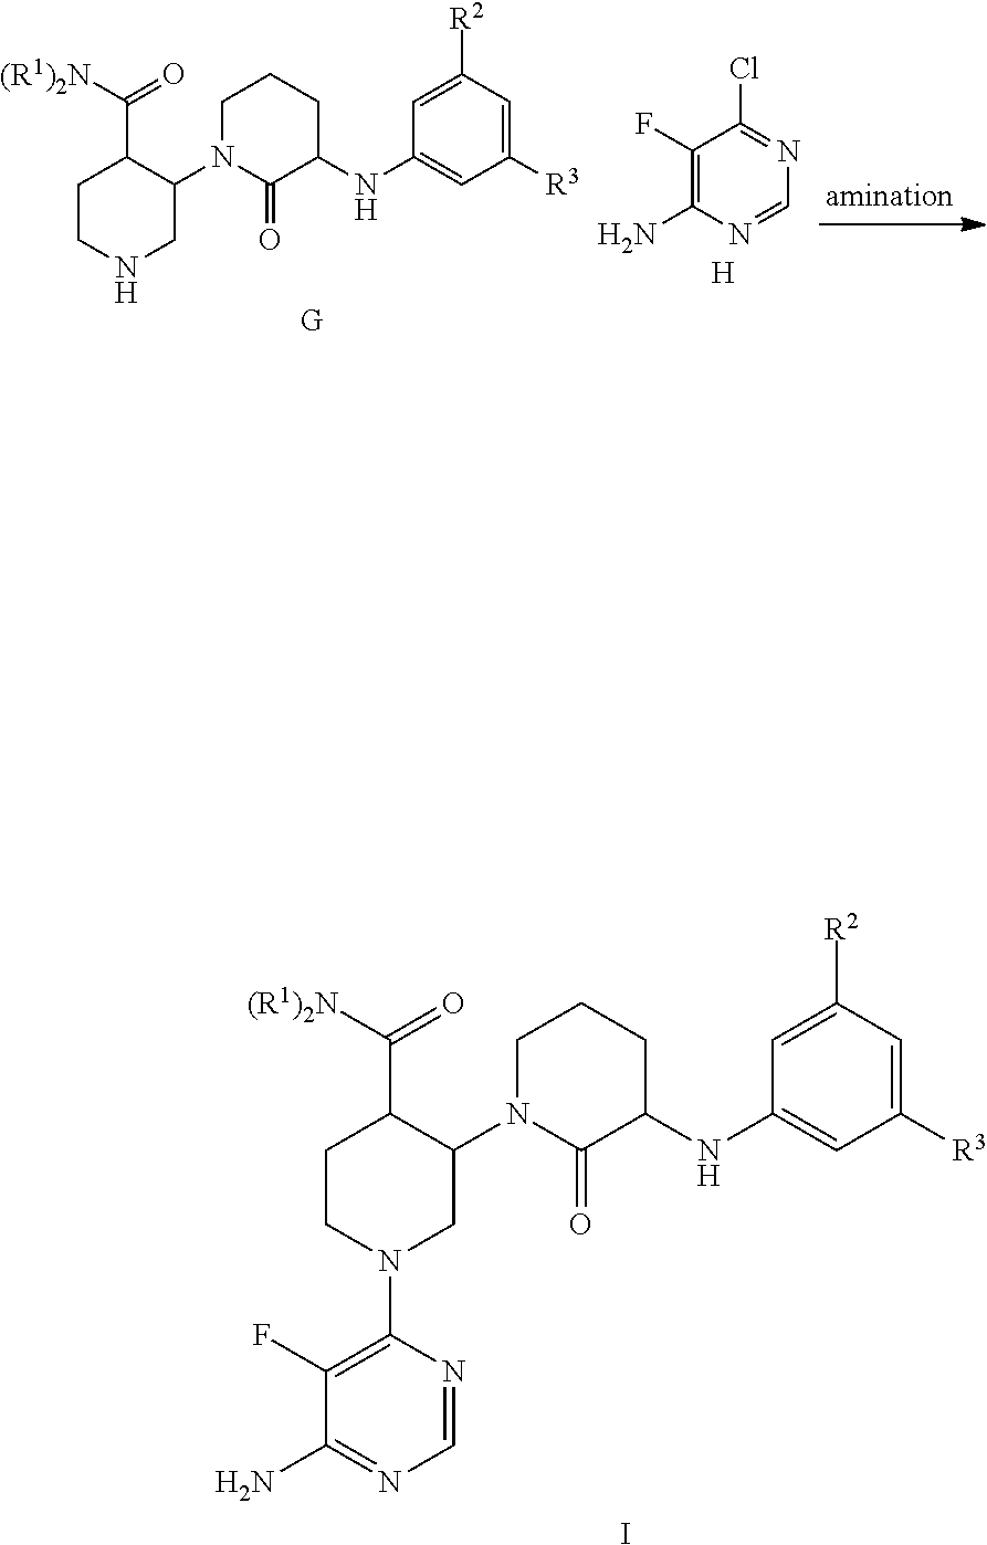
C1CN(C2=C(F)C(N)=NC=N2)CC(N2C(=O)C(NC3=CC([R3])=CC([R2])=C3)CCC2)C1C([(R1)2N])=O.I.C1CNCC(N2C(=O)C(NC3=CC([R3])=CC([R2])=C3)CCC2)C1C([(R1)2N])=O.[G].C1(F)=C(N)N=CN=C1Cl.[H]
